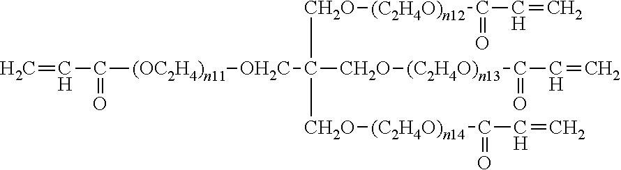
C=CC(=O)[(OC2H4)n11][OH2C]C([CH2O][(C2H4O)n12]C(=O)C=C)([CH2O][(C2H4O)n14]C(=O)C=C)[CH2O][(C2H4O)n13]C(C=C)=O
